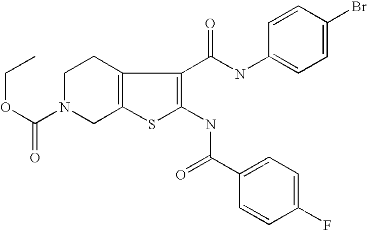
C1N(C(OCC)=O)CC2=C(C1)C(C(NC1=CC=C(Br)C=C1)=O)=C(NC(C1=CC=C(F)C=C1)=O)S2
